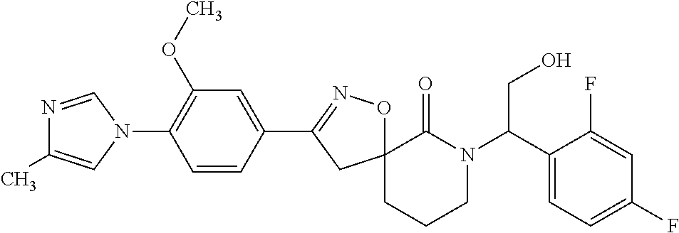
N1=CN(C2=C(OC)C=C(C3=NOC4(C3)CCCN(C(C3=CC=C(F)C=C3F)CO)C4=O)C=C2)C=C1C
